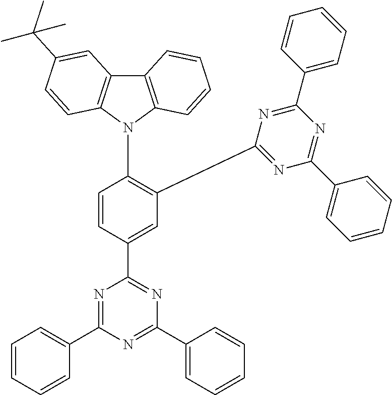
C12=C(N(C3=C(C4=NC(C5=CC=CC=C5)=NC(C5=CC=CC=C5)=N4)C=C(C4=NC(C5=CC=CC=C5)=NC(C5=CC=CC=C5)=N4)C=C3)C3=C1C=CC=C3)C=CC(C(C)(C)C)=C2
